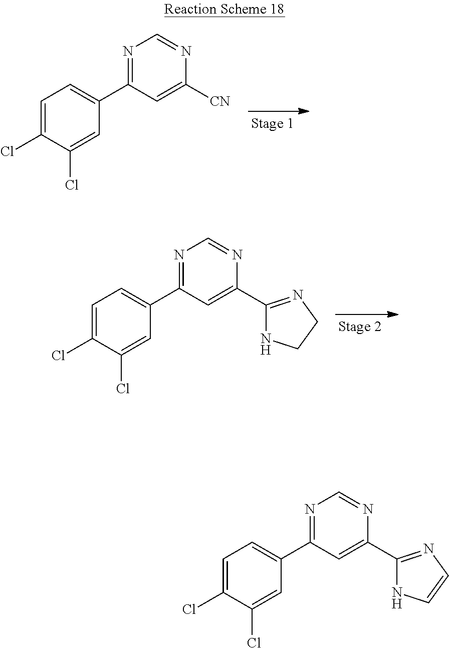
C1=C(Cl)C(Cl)=CC(C2=NC=NC([CN])=C2)=C1.C1=C(Cl)C(Cl)=CC(C2=NC=NC(C3=NCCN3)=C2)=C1.C1=C(Cl)C(Cl)=CC(C2=NC=NC(C3=NC=CN3)=C2)=C1
